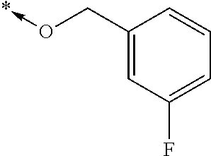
C1(CO->*)=CC(F)=CC=C1
